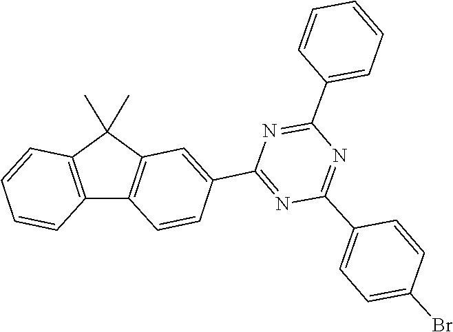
N1=C(C2=CC3=C(C=C2)C2=C(C=CC=C2)C3(C)C)N=C(C2=CC=CC=C2)N=C1C1=CC=C(Br)C=C1
